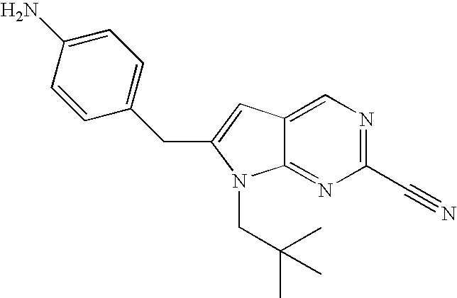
NC1=CC=C(CC2=CC3=CN=C(C#N)N=C3N2CC(C)(C)C)C=C1
